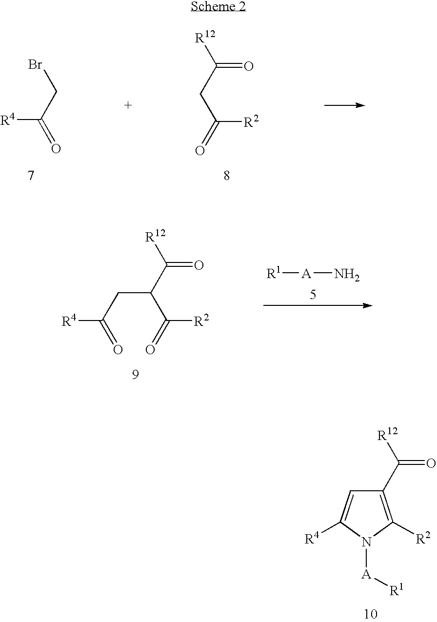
[R4]C(CBr)=O.[R2]C(=O)CC([R12])=O.C(CC(=O)[R4])(C(=O)[R2])C([R12])=O.[R1][A]N.C1(C([R12])=O)=C([R2])N([A][R1])C([R4])=C1
